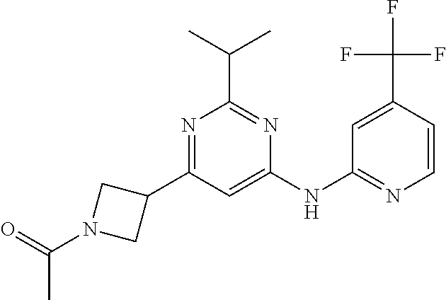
C1=C(NC2=NC=CC(C(F)(F)F)=C2)N=C(C(C)C)N=C1C1CN(C(=O)C)C1
